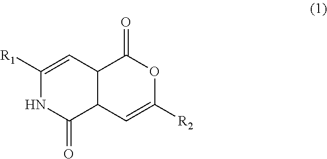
C1([R1])=CC2C(C(=O)N1)C=C([R2])OC2=O
